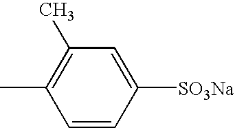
C1(C)=C(C)C=CC([SO3Na])=C1
